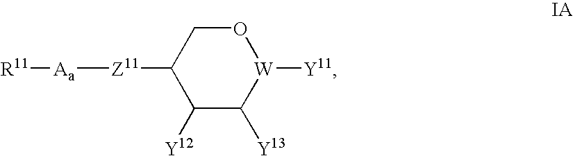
O1CC([Z11][Aa][R11])C([Y12])C([Y13])[W]1[Y11]
